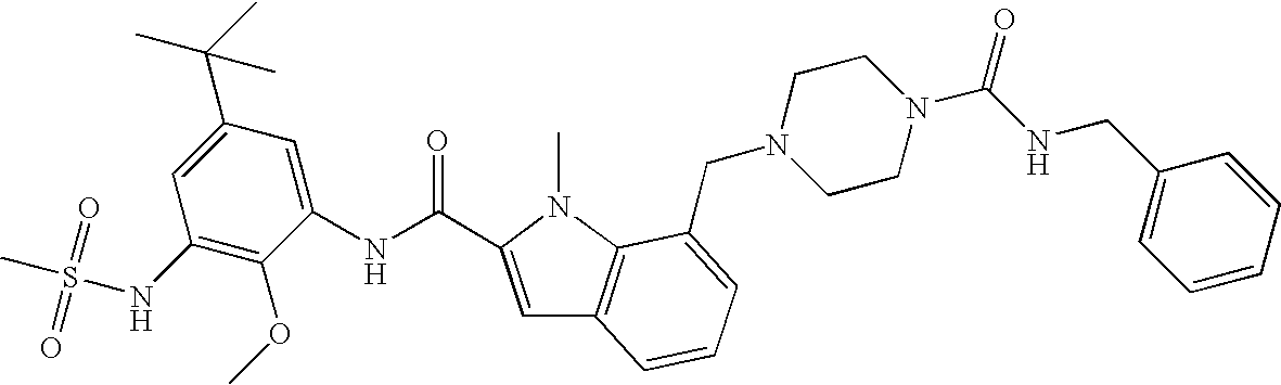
C1(NS(C)(=O)=O)=C(OC)C(NC(=O)C2=CC3=C(N2C)C(CN2CCN(C(NCC4=CC=CC=C4)=O)CC2)=CC=C3)=CC(C(C)(C)C)=C1
